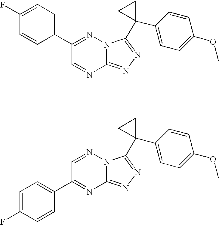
C12=NN=C(C3(C4=CC=C(OC)C=C4)CC3)N1N=C(C1=CC=C(F)C=C1)C=N2.C12=NN=C(C3(C4=CC=C(OC)C=C4)CC3)N1N=CC(C1=CC=C(F)C=C1)=N2
